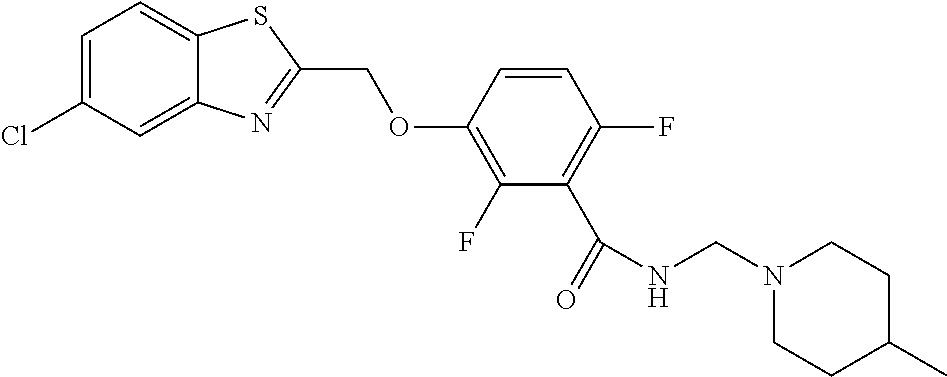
C12=CC(Cl)=CC=C1SC(COC1=C(F)C(C(=O)NCN3CCC(C)CC3)=C(F)C=C1)=N2
